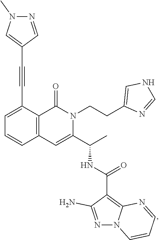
C1=C(C#CC2=CN(C)N=C2)C2=C(C=C1)C=C(C(C)NC(=O)C1=C3N(N=C1N)C=CC=N3)N(CCC1=CNC=N1)C2=O
